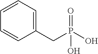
C1(CP(O)(=O)O)=CC=CC=C1
